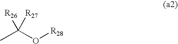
CC(O[R28])([R26])[R27]
